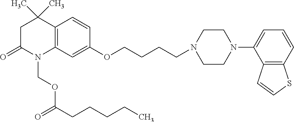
C12=C(C=C(OCCCCN3CCN(C4=CC=CC5=C4C=CS5)CC3)C=C1)N(COC(CCCCC)=O)C(=O)CC2(C)C
